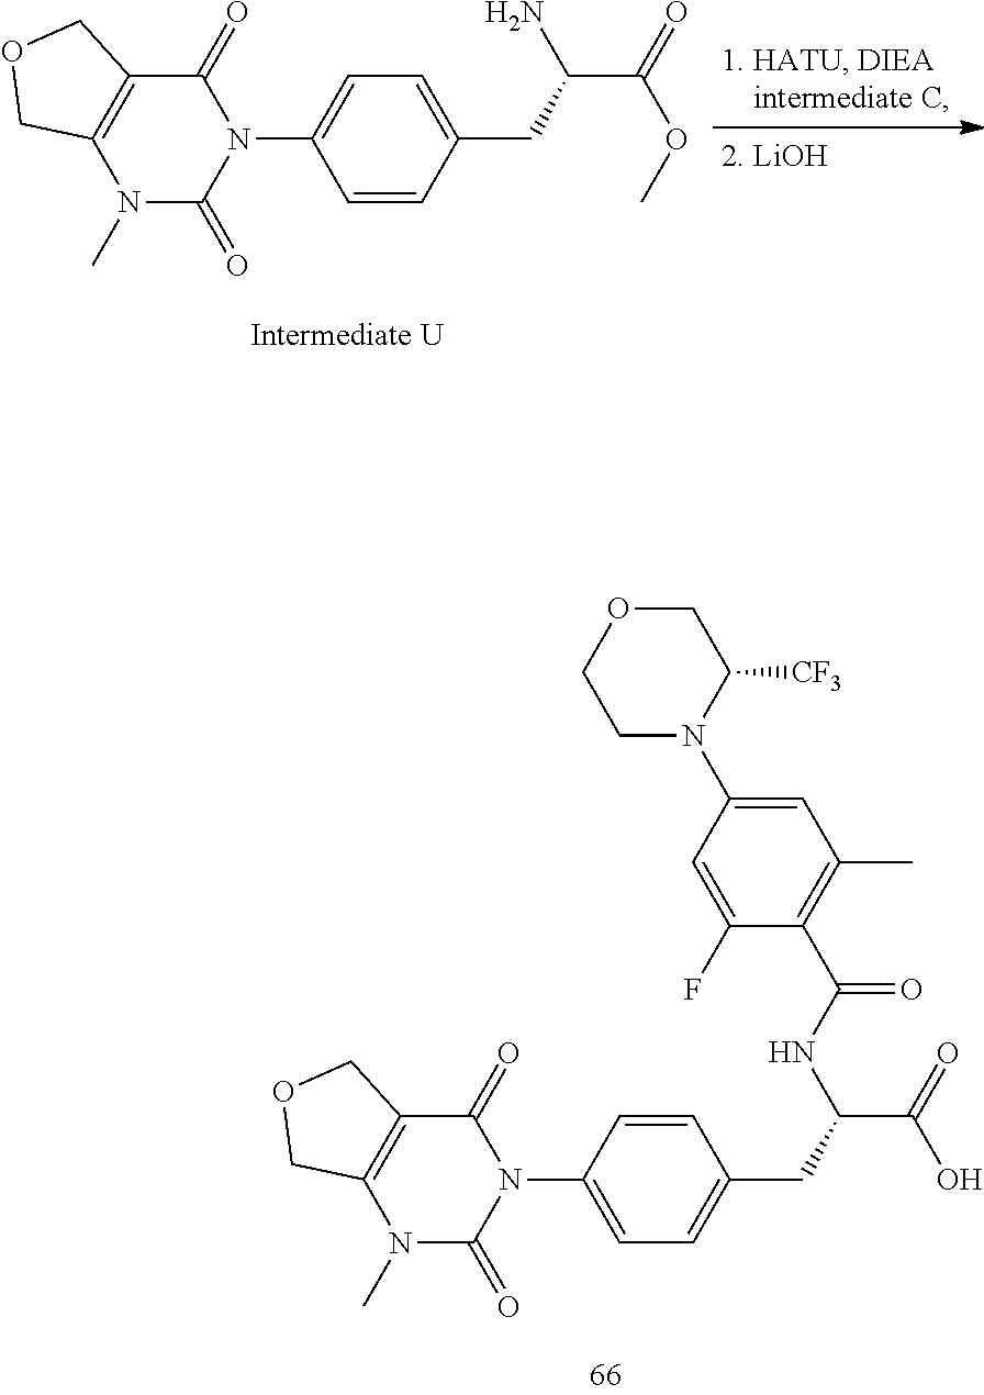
C1N(C2=CC(C)=C(C(NC(CC3=CC=C(N4C(=O)C5=C(N(C)C4=O)COC5)C=C3)C(=O)O)=O)C(F)=C2)C([CF3])COC1.NC(CC1=CC=C(N2C(=O)C3=C(N(C)C2=O)COC3)C=C1)C(=O)OC
